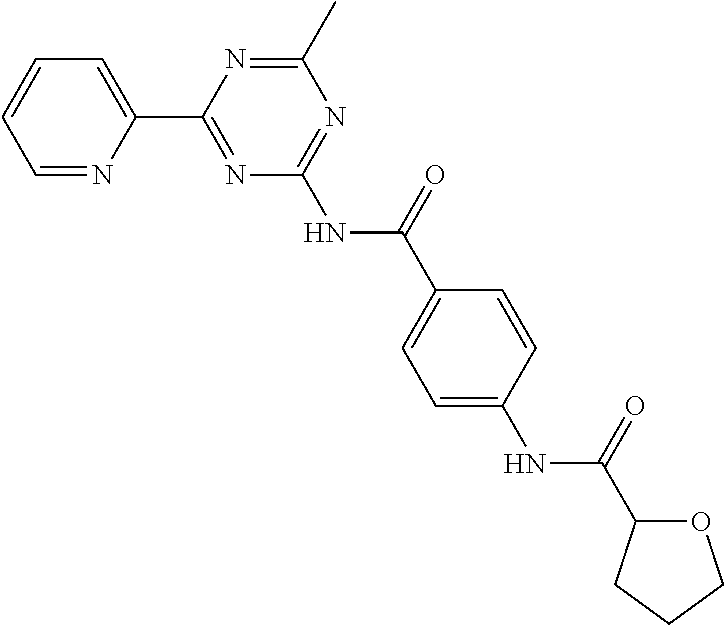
C1=NC(C2=NC(NC(C3=CC=C(NC(=O)C4OCCC4)C=C3)=O)=NC(C)=N2)=CC=C1
